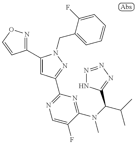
C1(C2=CC(C3=NC=C(F)C(N(C(C(C)C)C4=NN=NN4)C)=N3)=NN2CC2=CC=CC=C2F)=NOC=C1
